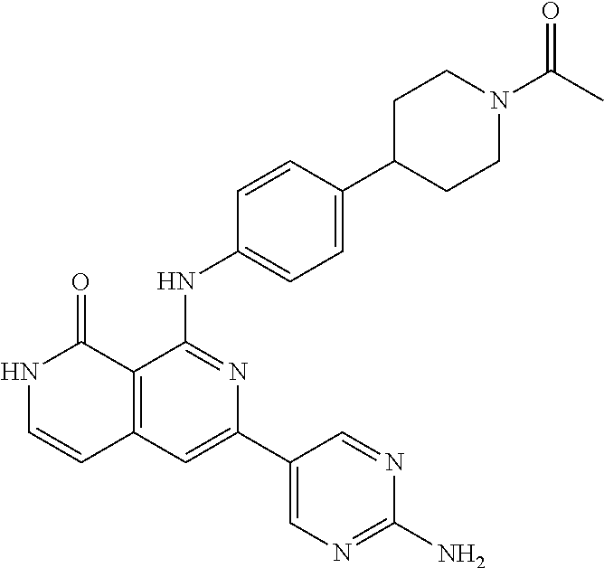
C1=CC(NC2=NC(C3=CN=C(N)N=C3)=CC3=C2C(=O)NC=C3)=CC=C1C1CCN(C(C)=O)CC1
